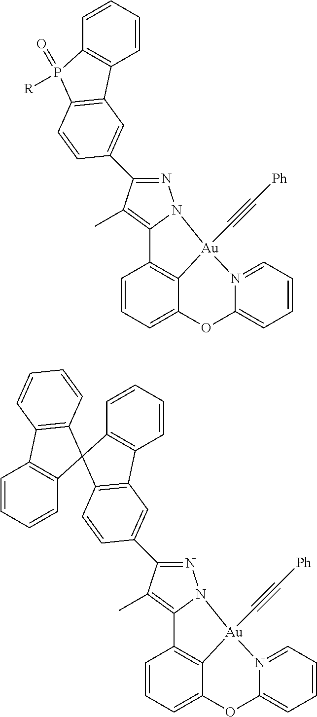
C1=CC=C2C3=C1C1=C(C)C(C4=CC5=C(P([R])(=O)C6=C5C=CC=C6)C=C4)=NN1[Au]3(C#C[Ph])N1=CC=CC=C1O2.C1=CC=C2C3=C1C1=C(C)C(C4=CC5=C(C=C4)C4(C6=C5C=CC=C6)C5=C(C=CC=C5)C5=C4C=CC=C5)=NN1[Au]3(C#C[Ph])N1=CC=CC=C1O2
